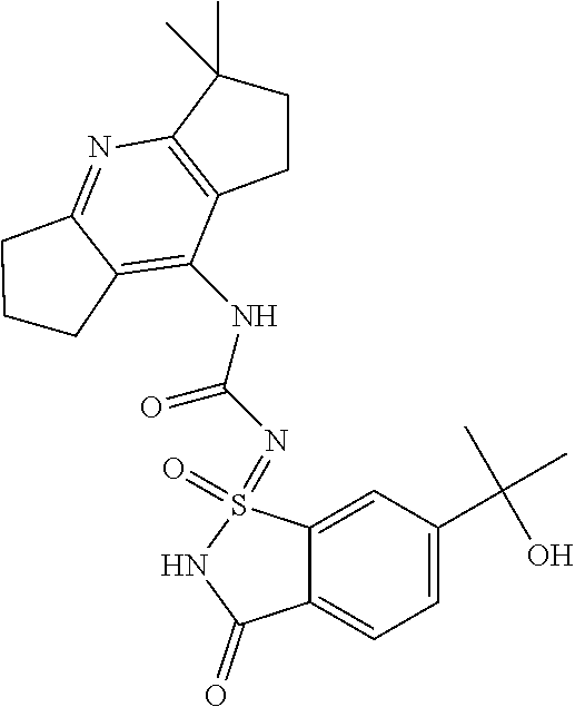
C1=C(C(C)(C)O)C=C2C(=C1)C(=O)NS2(=O)=NC(NC1=C2C(=NC3=C1CCC3(C)C)CCC2)=O
